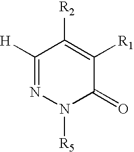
[R2]C1=C([R1])C(=O)N([R5])N=C1[H]
